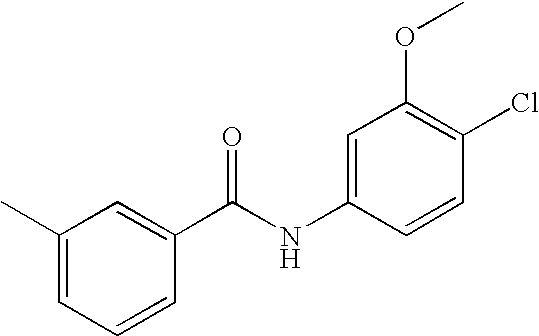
C1(C)=CC=CC(C(NC2=CC(OC)=C(Cl)C=C2)=O)=C1
